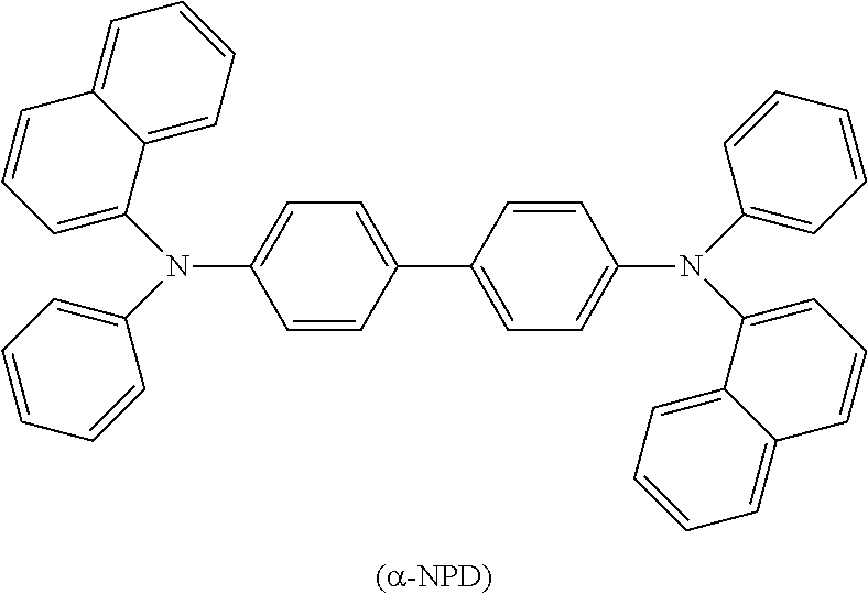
C1(C2=CC=C(N(C3=CC=CC=C3)C3=CC=CC4=CC=CC=C34)C=C2)=CC=C(N(C2=CC=CC=C2)C2=CC=CC3=CC=CC=C23)C=C1
